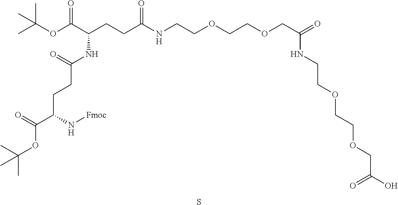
C(OC(C(CCC(NCCOCCOCC(=O)NCCOCCOCC(O)=O)=O)NC(CCC(C(=O)OC(C)(C)C)N[Fmoc])=O)=O)(C)(C)C.S
